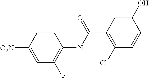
C1=C([O2N])C=CC(NC(C2=C(Cl)C=CC(O)=C2)=O)=C1F
